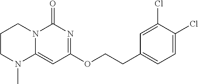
C1CN(C)C2=CC(OCCC3=CC=C(Cl)C(Cl)=C3)=NC(=O)N2C1
